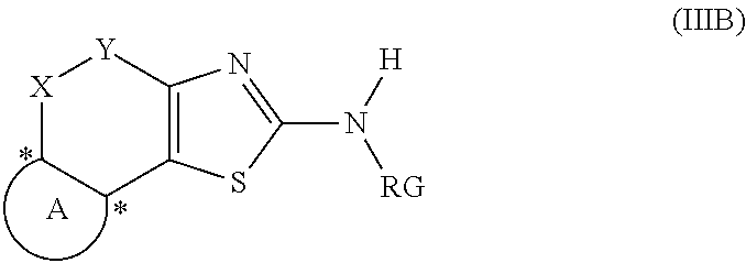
C12=C(SC(N([H])[RG])=N1)CC[X][Y]2.[A]
